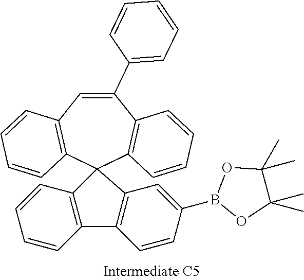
C1=C(C2=CC=CC=C2)C2=C(C=CC=C2)C2(C3=C1C=CC=C3)C1=C(C3=C2C=C(B2OC(C)(C)C(C)(C)O2)C=C3)C=CC=C1
